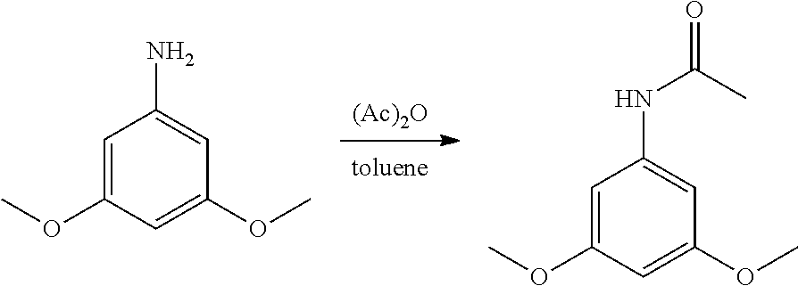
[(Ac)2O].C1=C(OC)C=C(OC)C=C1N.C1=C(OC)C=C(OC)C=C1NC(=O)C
